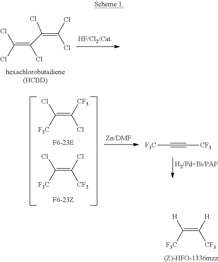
C(=C(C(=C(Cl)Cl)Cl)Cl)(Cl)Cl.C(=C(Cl)[CF3])([F3C])Cl.C(=C([CF3])Cl)([F3C])Cl.[F3C]C#C[CF3].C(=C([CF3])[H])([F3C])[H].[(Z)-HFO-1336mzz]
